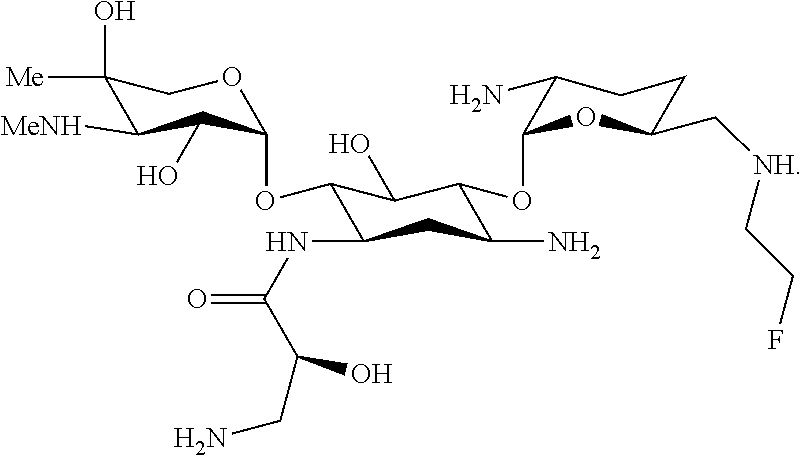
C1(O)([Me])C([MeNH])C(O)C(OC2C(NC(C(O)CN)=O)CC(N)C(OC3C(N)CCC(C[NH]CCF)O3)C2O)OC1
